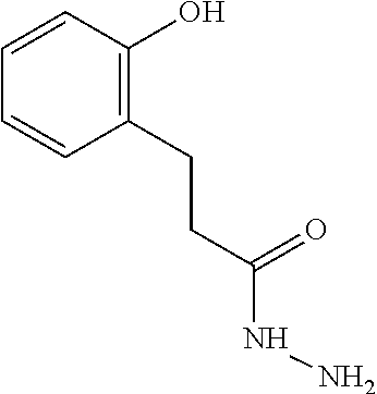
C1=CC=CC(CCC(NN)=O)=C1O
